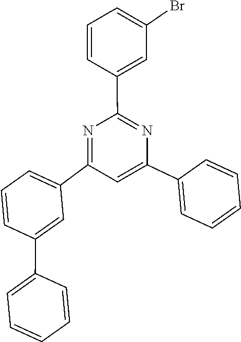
C1=CC=CC=C1C1=CC(C2=CC=CC(C3=CC=CC=C3)=C2)=NC(C2=CC(Br)=CC=C2)=N1
